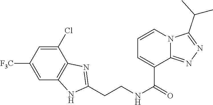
C1(Cl)=CC([F3C])=CC2=C1N=C(CCNC(=O)C1=CC=CN3C1=NN=C3C(C)C)N2
